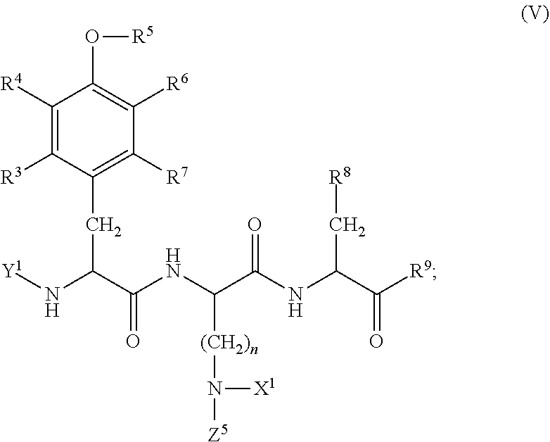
[Y1]NC(C(NC(C(NC(C([R9])=O)C[R8])=O)[(CH2)n]N([Z5])[X1])=O)CC1=C([R7])C([R6])=C(O[R5])C([R4])=C1[R3]
